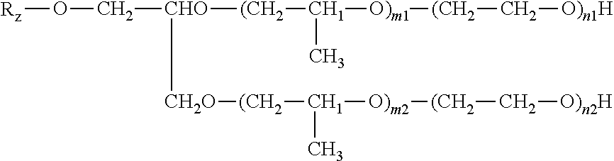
[CHO]([CH2O][(CH2][CH1]([O)m2][(CH2]C[O)n2H])C)(CO[Rz])[(CH2][CH1]([O)m1][(CH2]C[O)n1H])C
